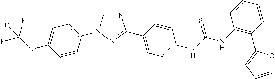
C1=C(OC(F)(F)F)C=CC(N2C=NC(C3=CC=C(NC(NC4=C(C5=CC=CO5)C=CC=C4)=S)C=C3)=N2)=C1
